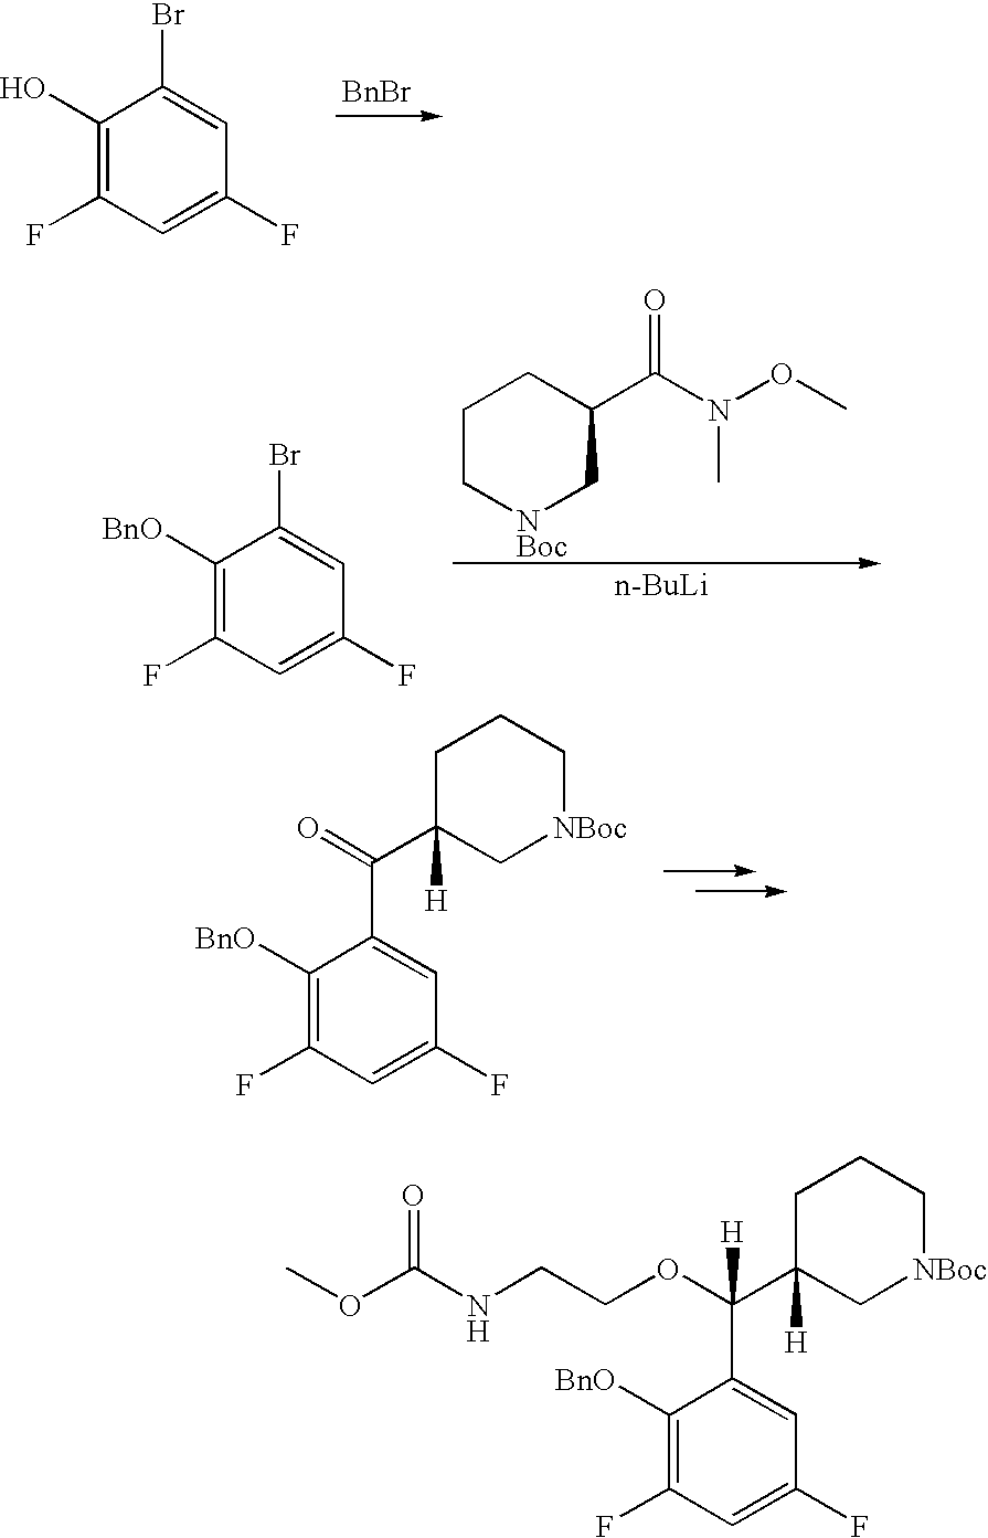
C1(O)=C(F)C=C(F)C=C1Br.[BnBr].C1([BnO])=C(F)C=C(F)C=C1Br.C1C[NBoc]CC(C(N(OC)C)=O)C1.[n-BuLi].C1([BnO])=C(F)C=C(F)C=C1C(=O)C1([H])C[NBoc]CCC1.C1([BnO])=C(F)C=C(F)C=C1C(OCCNC(OC)=O)(C1([H])C[NBoc]CCC1)[H]
